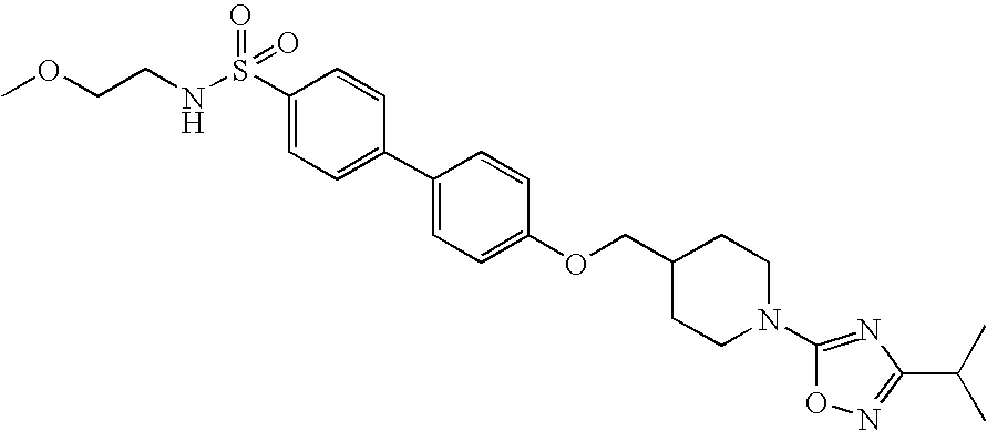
S(C1=CC=C(C2=CC=C(OCC3CCN(C4=NC(C(C)C)=NO4)CC3)C=C2)C=C1)(NCCOC)(=O)=O
